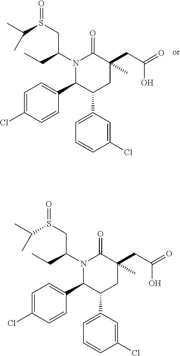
C(S(CC(CC)N1C(C2=CC=C(Cl)C=C2)C(C2=CC=CC(Cl)=C2)CC(C)(CC(=O)O)C1=O)=O)(C)C.C(S(CC(CC)N1C(C2=CC=C(Cl)C=C2)C(C2=CC=CC(Cl)=C2)CC(C)(CC(=O)O)C1=O)=O)(C)C
